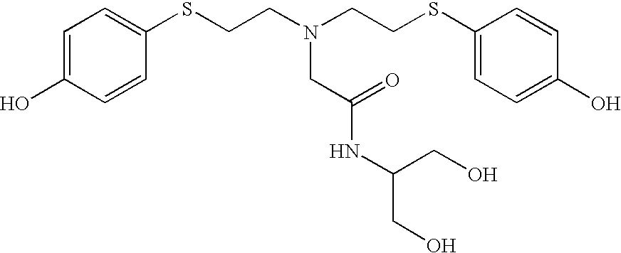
C1=C(O)C=CC(SCCN(CCSC2=CC=C(O)C=C2)CC(NC(CO)CO)=O)=C1
